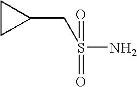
S(N)(=O)(=O)CC1CC1
